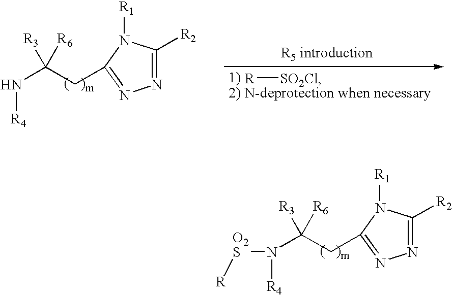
N(C(CC1=NN=C([R2])N1[R1])([R3])[R6])([R4])[O2S][R].N(C(CC1=NN=C([R2])N1[R1])([R3])[R6])[R4].[R][SO2Cl]
